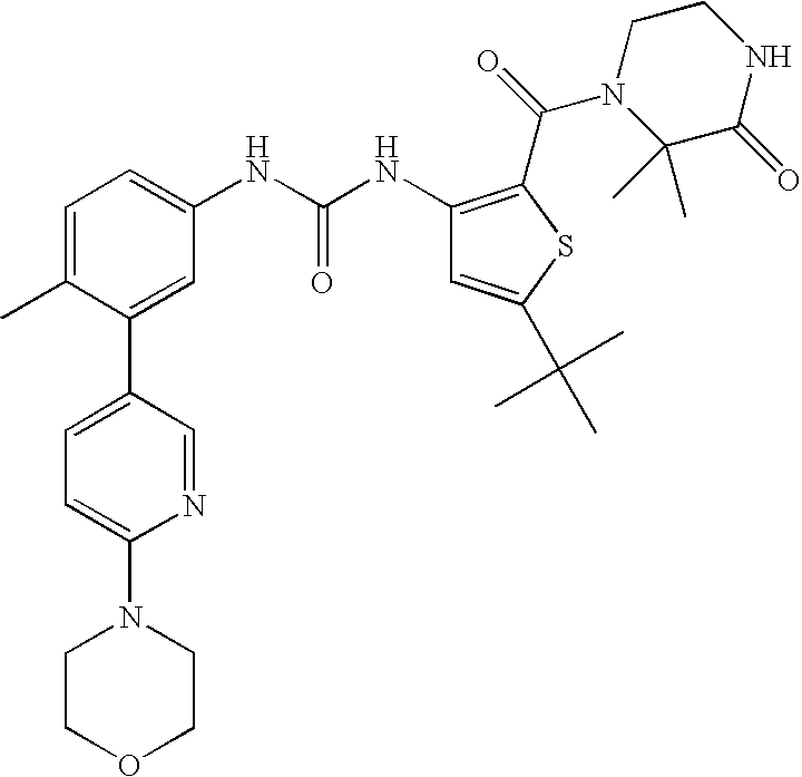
C1=C(C)C(C2=CC=C(N3CCOCC3)N=C2)=CC(NC(NC2=C(C(=O)N3C(C)(C)C(=O)NCC3)SC(C(C)(C)C)=C2)=O)=C1
